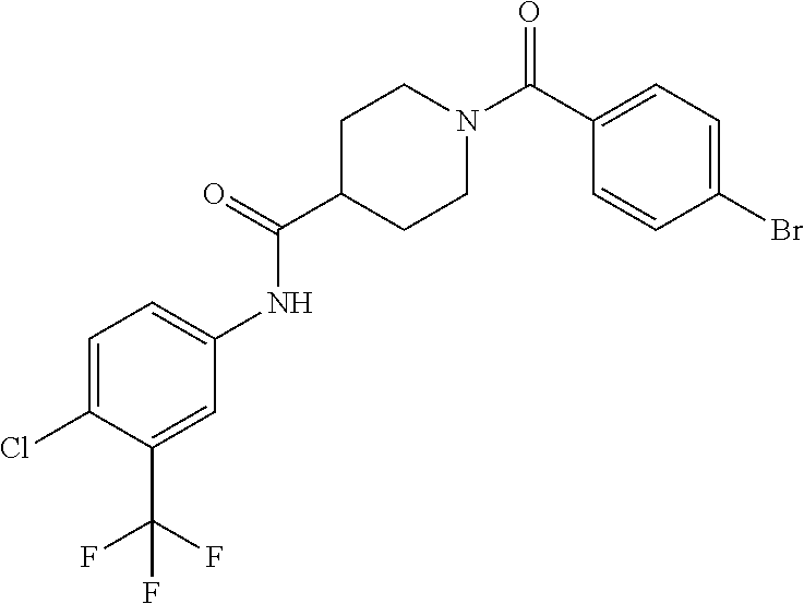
C1(C(N2CCC(C(=O)NC3=CC=C(Cl)C(C(F)(F)F)=C3)CC2)=O)=CC=C(Br)C=C1
